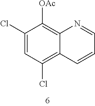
C1(Cl)=CC(Cl)=C2C(=C1[OAc])N=CC=C2
